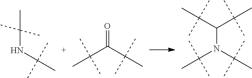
C(NC(C)(C)C)(C)(C)C.C(C(C(C)(C)C)=O)(C)(C)C.C(N(C(C)(C)C)C(C(C)(C)C)C(C)(C)C)(C)(C)C
